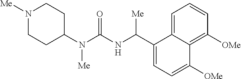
N1([Me])CCC(N(C(NC(C2=CC=C([OMe])C3=C([OMe])C=CC=C23)[Me])=O)[Me])CC1
